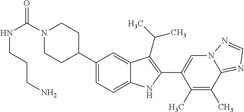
C(=O)(N1CCC(C2=CC=C3C(=C2)C(C(C)C)=C(C2=CN4C(=NC=N4)C(C)=C2C)N3)CC1)NCCCN
